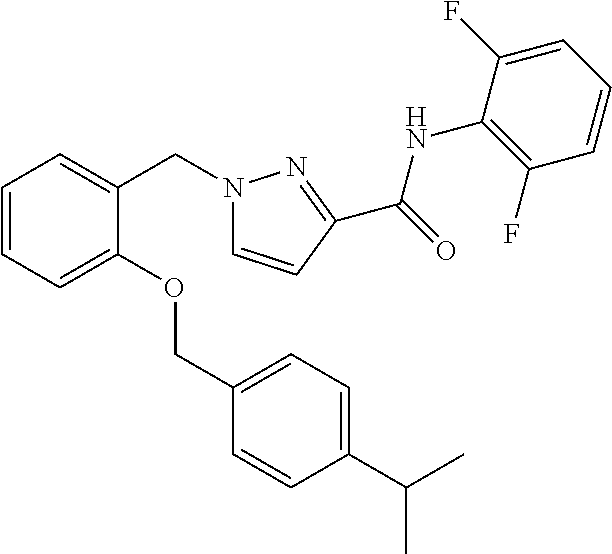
C1=CC=C(OCC2=CC=C(C(C)C)C=C2)C(CN2C=CC(C(=O)NC3=C(F)C=CC=C3F)=N2)=C1
